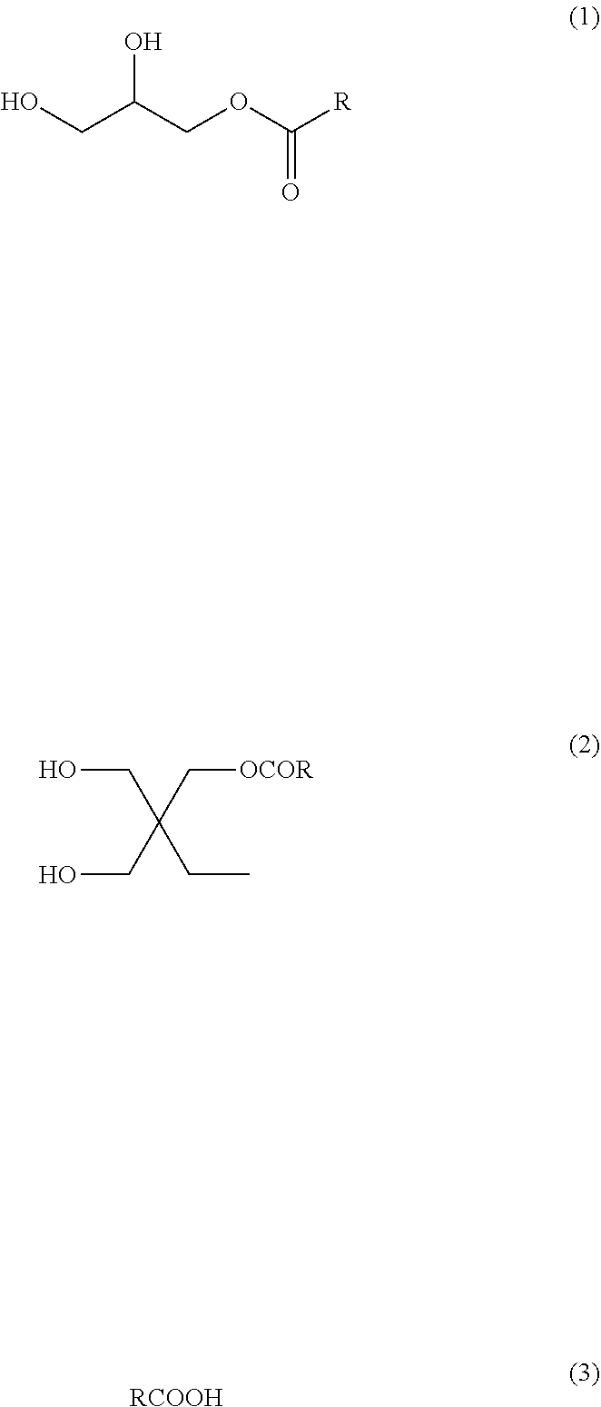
OCC(COC([R])=O)O.OCC(CO)(CC)C[OCOR].[RCOOH]
